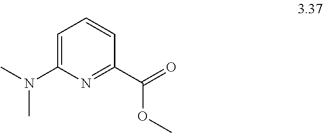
C1=C(N(C)C)N=C(C(=O)OC)C=C1
